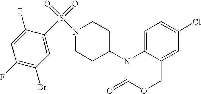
C1=C2C(=CC(Cl)=C1)COC(=O)N2C1CCN(S(=O)(=O)C2=CC(Br)=C(F)C=C2F)CC1
